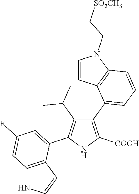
C1(C2=CC=CC3=C2C=CN3CC[SO2CH3])=C([COOH])NC(C2=CC(F)=CC3=C2C=CN3)=C1C(C)C
